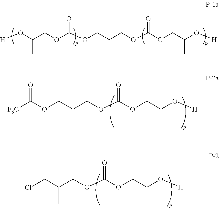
[H]OC(COC(OCCCOC(OCC(O[H])C)=O)=O)C.[F3C]C(OCC(COC(OCC(O[H])C)=O)C)=O.ClCC(COC(OCC(O[H])C)=O)C
